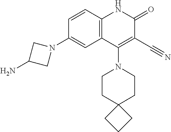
C1=CC2=C(C=C1N1CC(N)C1)C(N1CCC3(CC1)CCC3)=C(C#N)C(=O)N2
